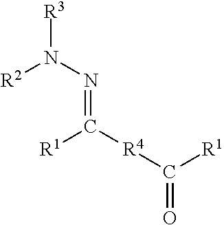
[R2]N(N=C([R4]C(=O)[R1])[R1])[R3]
